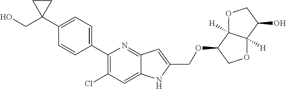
C1(C2=CC=C(C3(CO)CC3)C=C2)=C(Cl)C=C2C(=N1)C=C(COC1COC3([H])C1([H])OCC3O)N2
